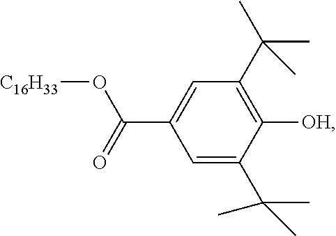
C(C1=CC(C(C)(C)C)=C([OH])C(C(C)(C)C)=C1)(=O)O[C16H33]
